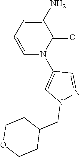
C1=C(N)C(=O)N(C2=CN(CC3CCOCC3)N=C2)C=C1
